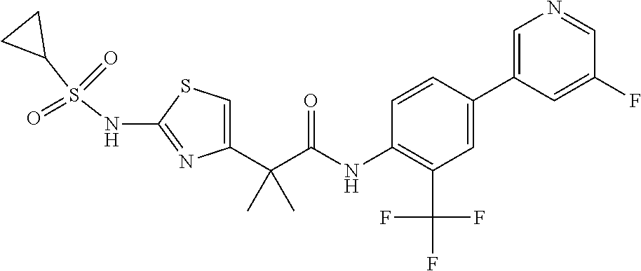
C1=C(C(C(NC2=C(C(F)(F)F)C=C(C3=CN=CC(F)=C3)C=C2)=O)(C)C)N=C(NS(C2CC2)(=O)=O)S1
